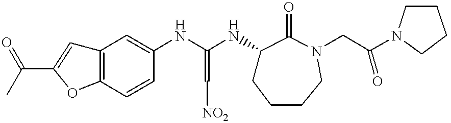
C12=C(C=CC(NC(NC3CCCCN(CC(N4CCCC4)=O)C3=O)=C[NO2])=C1)OC(C(=O)C)=C2
